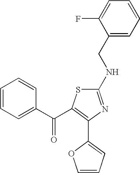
C1=CC=C(C(C2=C(C3=CC=CO3)N=C(NCC3=CC=CC=C3F)S2)=O)C=C1
